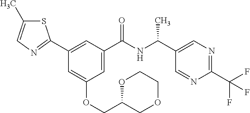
C1=C(C(NC(C2=CN=C(C(F)(F)F)N=C2)C)=O)C=C(C2=NC=C(C)S2)C=C1OCC1COCCO1
